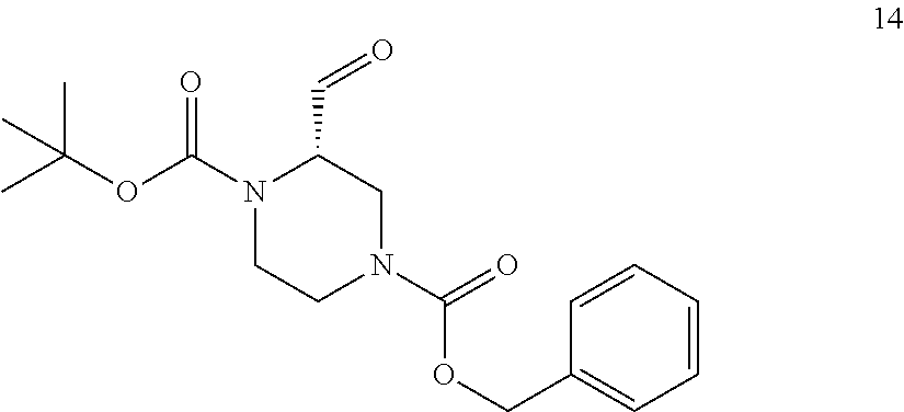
CC(OC(N1CCN(C(=O)OCC2=CC=CC=C2)CC1C=O)=O)(C)C
